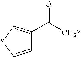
C1=CSC=C1C([CH2*])=O
